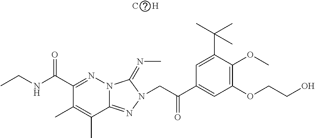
N12C(=NN(CC(C3=CC(OCCO)=C(OC)C(C(C)(C)C)=C3)=O)C1=NC)C(C)=C(C)C(C(NCC)=O)=N2.[C      H]
